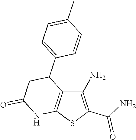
C1(N)=C(C(N)=O)SC2=C1C(C1=CC=C(C)C=C1)CC(=O)N2
